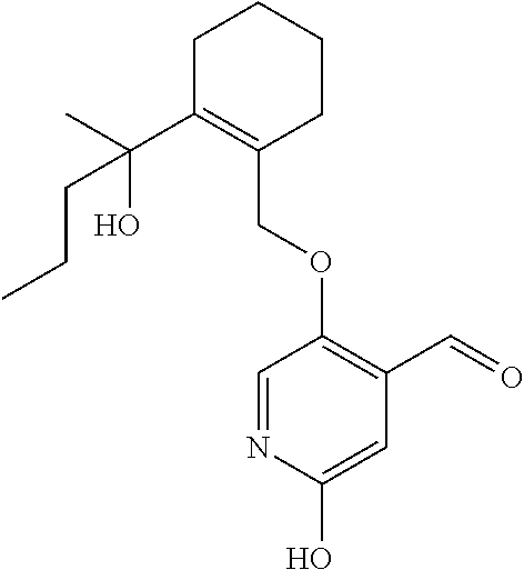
C1C(C(C)(O)CCC)=C(COC2=C(C=O)C=C(O)N=C2)CCC1
